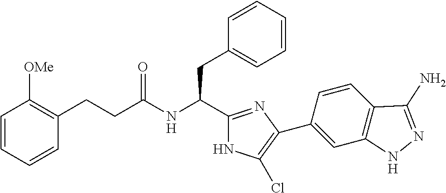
C1=CC=CC(CCC(NC(C2=NC(C3=CC4=C(C=C3)C(N)=NN4)=C(Cl)N2)CC2=CC=CC=C2)=O)=C1[OMe]
